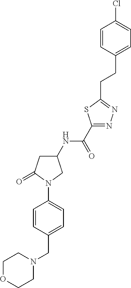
N1(CC2=CC=C(N3C(=O)CC(NC(C4=NN=C(CCC5=CC=C(Cl)C=C5)S4)=O)C3)C=C2)CCOCC1
